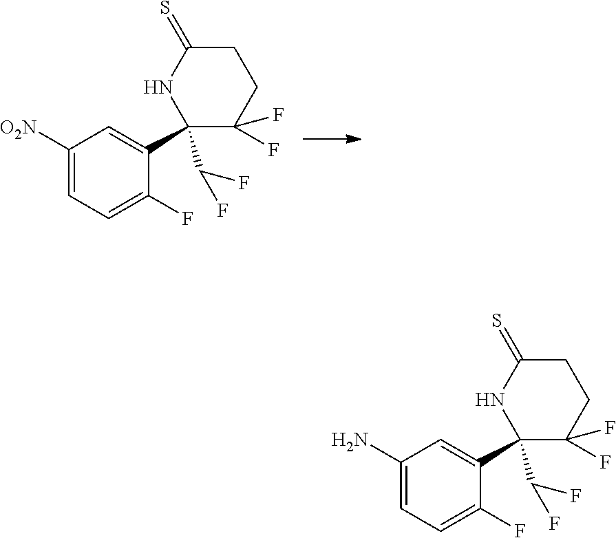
C1([O2N])=CC=C(F)C(C2(C(F)F)C(F)(F)CCC(=S)N2)=C1.C1(N)=CC=C(F)C(C2(C(F)F)C(F)(F)CCC(=S)N2)=C1
